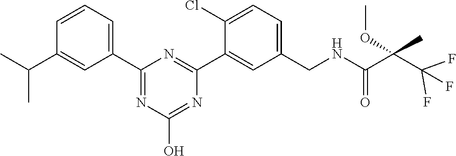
C1(C2=NC(O)=NC(C3=CC(CNC(=O)C(C(F)(F)F)(C)OC)=CC=C3Cl)=N2)=CC=CC(C(C)C)=C1
